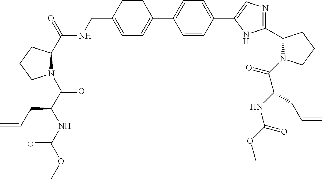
C1=CC(CNC(C2N(C(C(NC(OC)=O)CC=C)=O)CCC2)=O)=CC=C1C1=CC=C(C2=CN=C(C3N(C(C(NC(OC)=O)CC=C)=O)CCC3)N2)C=C1
